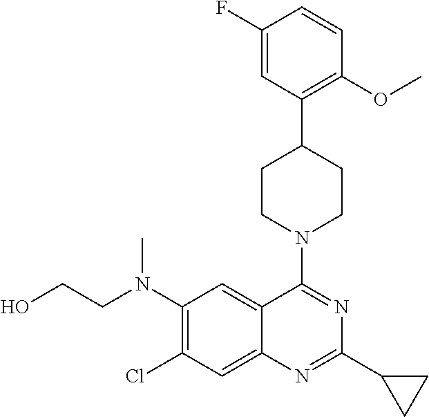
C1(N(CCO)C)=C(Cl)C=C2C(=C1)C(N1CCC(C3=C(OC)C=CC(F)=C3)CC1)=NC(C1CC1)=N2
